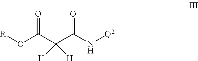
[R]OC(C(C(N[Q2])=O)([H])[H])=O
